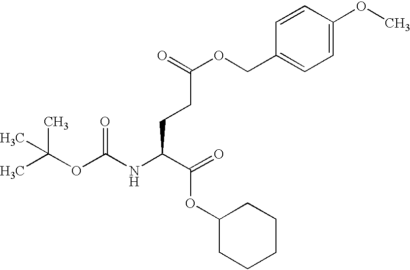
CC(OC(NC(C(=O)OC1CCCCC1)CCC(OCC1=CC=C(OC)C=C1)=O)=O)(C)C
